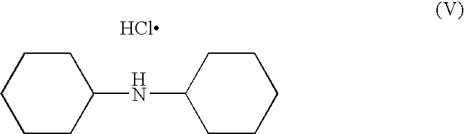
C1CC(NC2CCCCC2)CCC1.Cl
